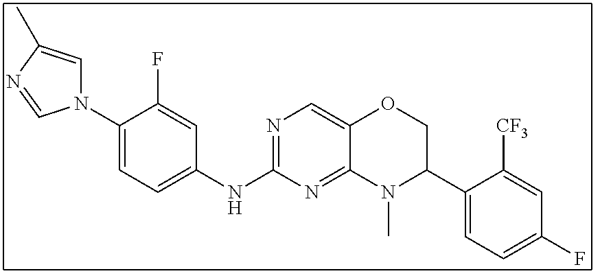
N1(C2=CC=C(NC3=NC=C4C(=N3)N(C)C(C3=CC=C(F)C=C3[CF3])CO4)C=C2F)C=C(C)N=C1
